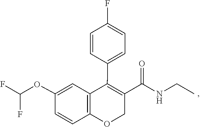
C1=CC2=C(C=C1OC(F)F)C(C1=CC=C(F)C=C1)=C(C(=O)NCC)CO2
